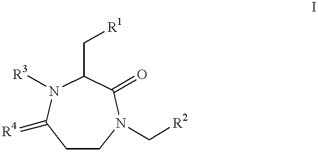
C1(=O)C(C[R1])N([R3])C(=[R4])CCN1C[R2]
